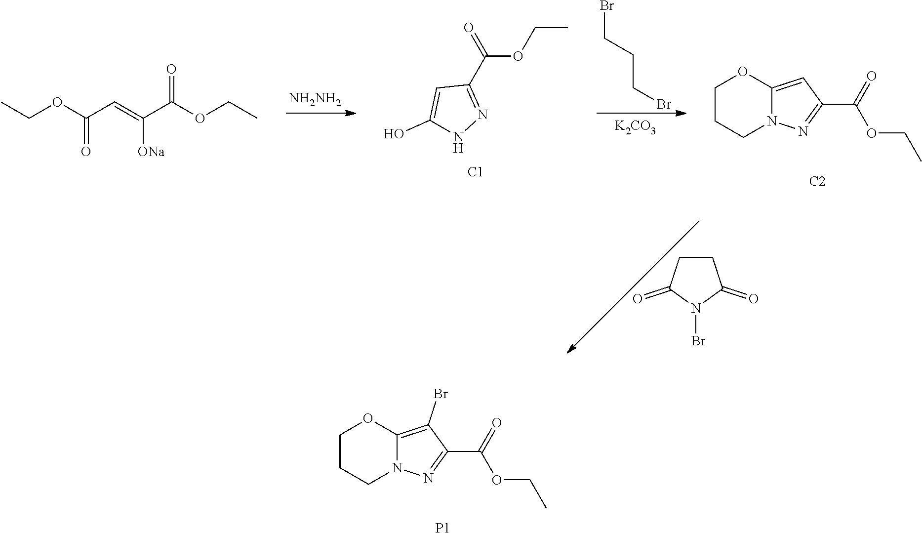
C1N2C(=C(Br)C(C(=O)OCC)=N2)OCC1.[P1].[NH2NH2].CCOC(C1=NNC(O)=C1)=O.[C1].C1N2C(=CC(C(=O)OCC)=N2)OCC1.[C2].[K2CO3].BrCCCBr.C1CC(=O)N(Br)C1=O.CCOC(C=C(C(OCC)=O)[ONa])=O
